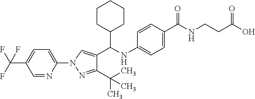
C1=NC(N2N=C(C(C)(C)C)C(C(NC3=CC=C(C(NCCC(O)=O)=O)C=C3)C3CCCCC3)=C2)=CC=C1C(F)(F)F
